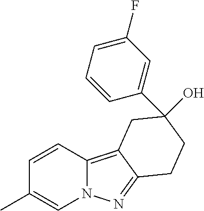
C1=CC2=C3C(=NN2C=C1C)CCC(O)(C1=CC(F)=CC=C1)C3
